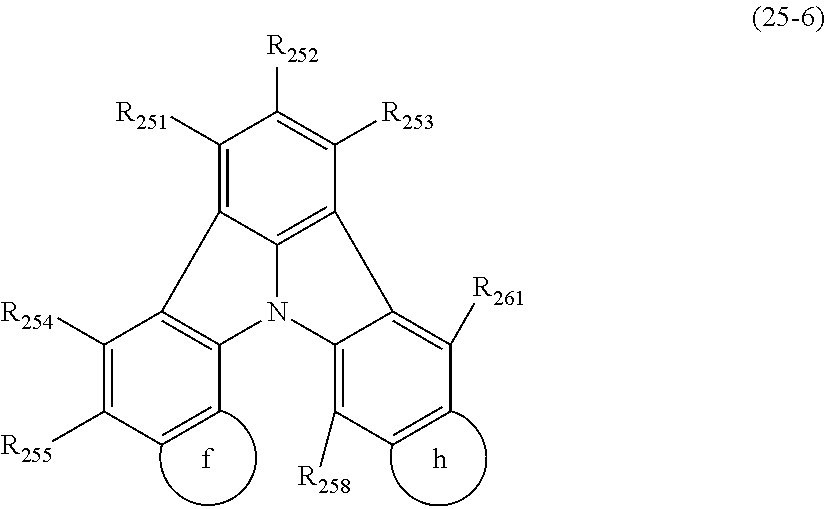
C1([R251])=C2C3=C(C([R253])=C1[R252])C1=C([R261])C=CC([R258])=C1N3C1=C2C([R254])=C([R255])C=C1
